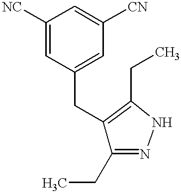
C(C1=CC([CN])=CC([NC])=C1)C1=C(CC)NN=C1CC
